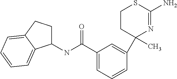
N(C1CCC2=CC=CC=C12)C(C1=CC=CC(C2(C)N=C(N)SCC2)=C1)=O
